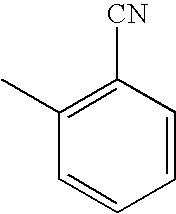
C1(C)=C([CN])C=CC=C1
